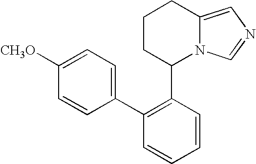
C1CC(C2=C(C3=CC=C([CH3O])C=C3)C=CC=C2)N2C(=CN=C2)C1
